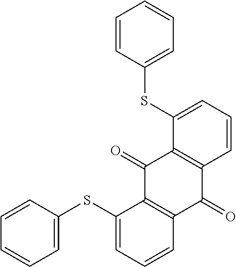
C1=CC(SC2=CC=CC3=C2C(=O)C2=C(C3=O)C=CC=C2SC2=CC=CC=C2)=CC=C1
